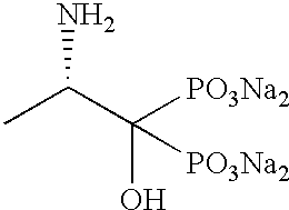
CC(C([PO3Na2])(O)[PO3Na2])N
